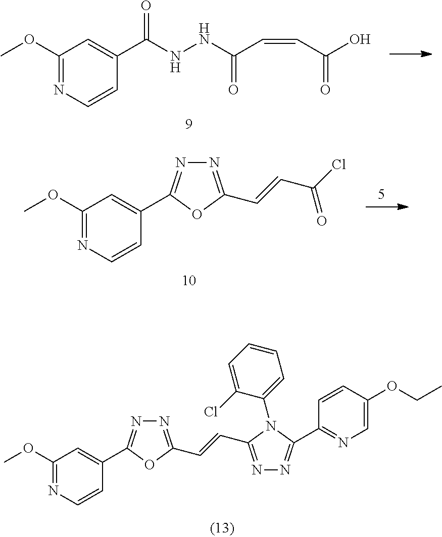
C1(OC)=NC=CC(C(NNC(C=CC(O)=O)=O)=O)=C1.C1(OC)=NC=CC(C2=NN=C(C=CC(Cl)=O)O2)=C1.N1=C(C=CC2=NN=C(C3=NC=C(OCC)C=C3)N2C2=CC=CC=C2Cl)OC(C2=CC(OC)=NC=C2)=N1
